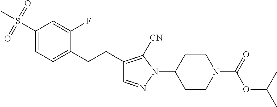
C(CC1=C([CN])N(C2CCN(C(OC(C)C)=O)CC2)N=C1)C1=CC=C(S(C)(=O)=O)C=C1F
